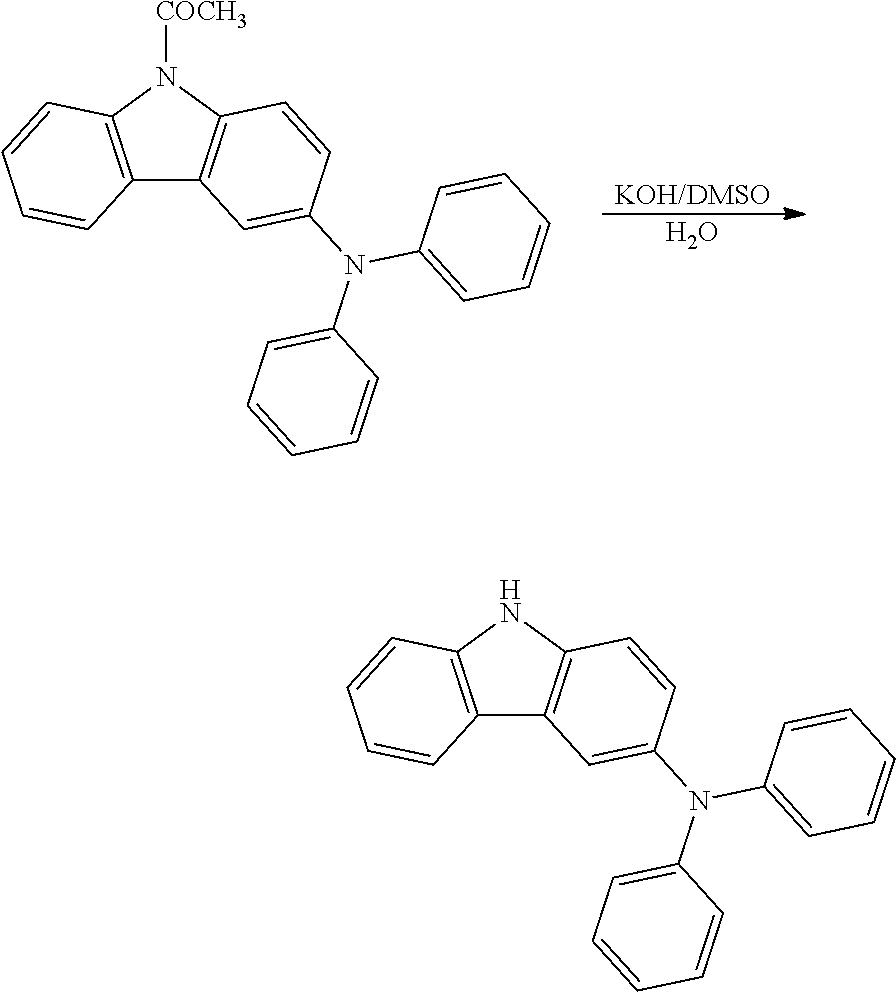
[KOH/DMSO].O.C12=C(N([COCH3])C3=C1C=C(N(C1=CC=CC=C1)C1=CC=CC=C1)C=C3)C=CC=C2.C12=C(NC3=C1C=C(N(C1=CC=CC=C1)C1=CC=CC=C1)C=C3)C=CC=C2
